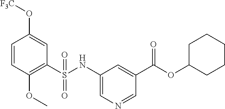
C1=CC(OC)=C(S(NC2=CN=CC(C(=O)OC3CCCCC3)=C2)(=O)=O)C=C1O[F3C]
